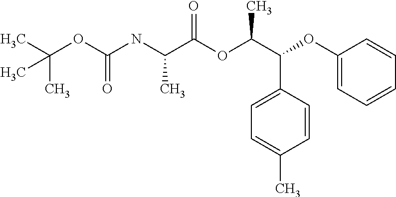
N(C(C(OC(C(C1=CC=C(C)C=C1)OC1=CC=CC=C1)C)=O)C)C(OC(C)(C)C)=O
